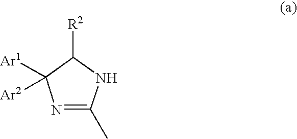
N1=C(C)NC([R2])C1([Ar1])[Ar2]
